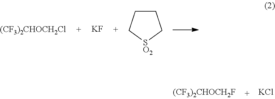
[(CF3)2CHOCH2Cl].[KF].C1CC[SO2]C1.[(CF3)2CHOCH2F].[KCl]
